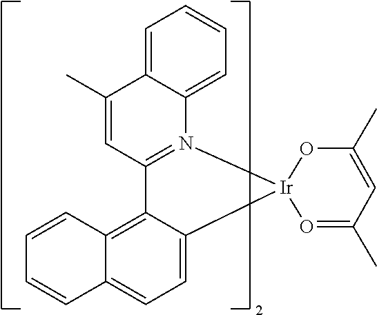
C12=CC=CC=C1C(C)=CC1=N2[Ir]2(C3=CC=C4C(=C13)C=CC=C4)O=C(C)C=C(C)O2
